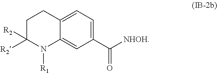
C1=C2C(=CC(C([NHOH])=O)=C1)N([R1])C([R2])([R2])CC2
